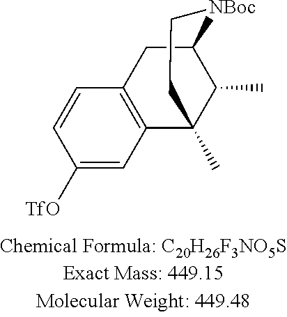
C1([TfO])=CC2=C(C=C1)CC1C(C)C2(C)CC[NBoc]1
